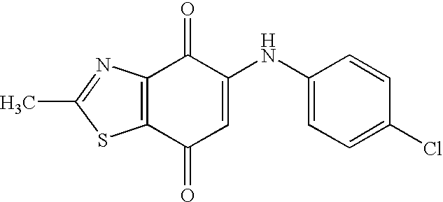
C12=C(N=C(C)S1)C(=O)C(NC1=CC=C(Cl)C=C1)=CC2=O
